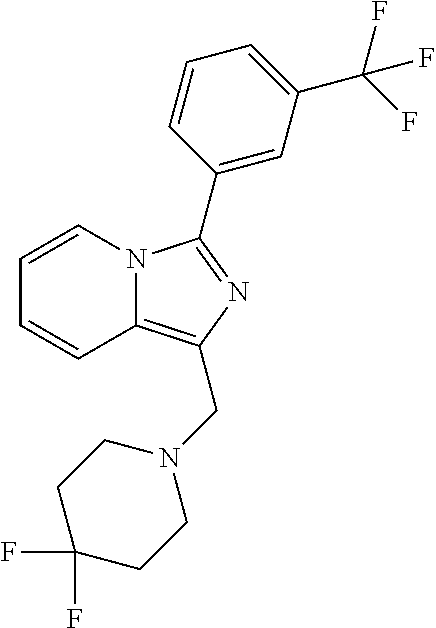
C1=CN2C(=C(CN3CCC(F)(F)CC3)N=C2C2=CC(C(F)(F)F)=CC=C2)C=C1
